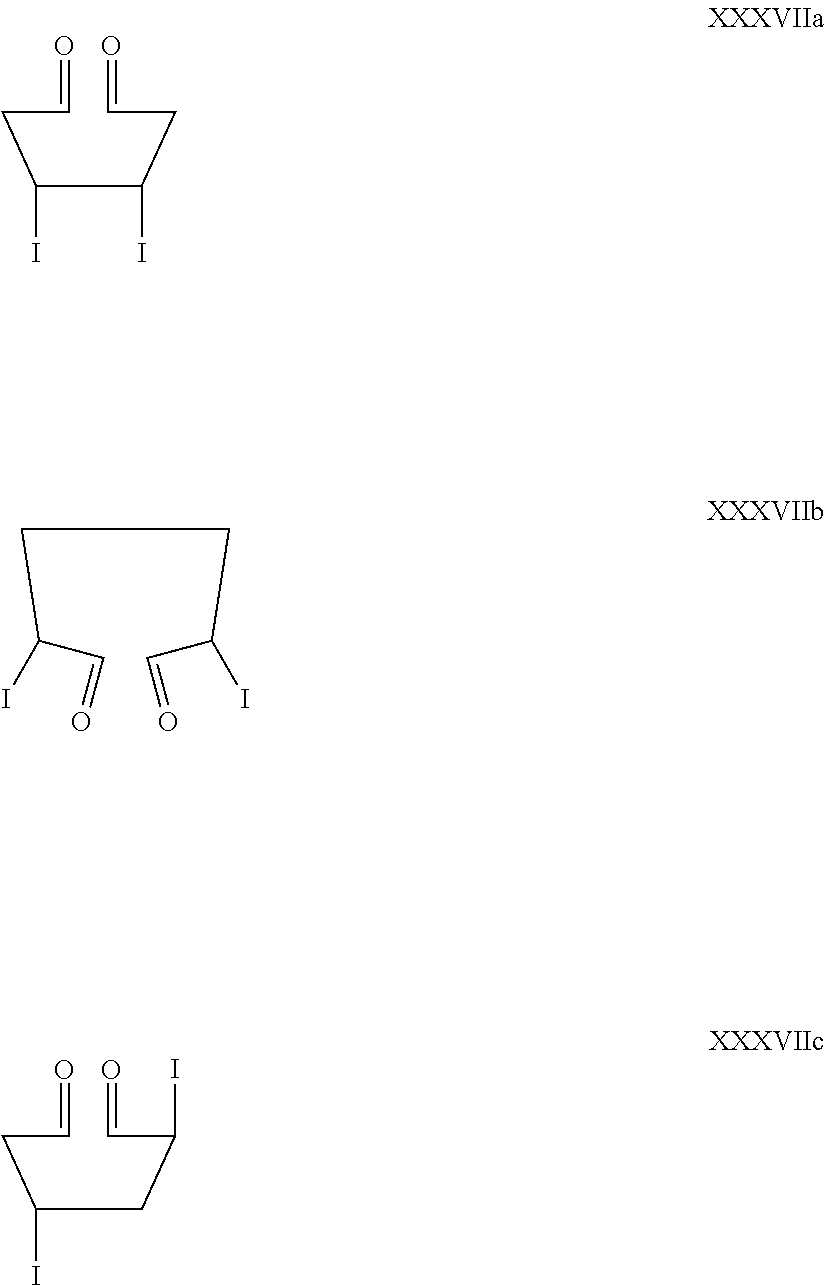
C(C(CC=O)I)(CC=O)I.C(CC(C=O)I)C(C=O)I.C(CC(C=O)I)(CC=O)I
